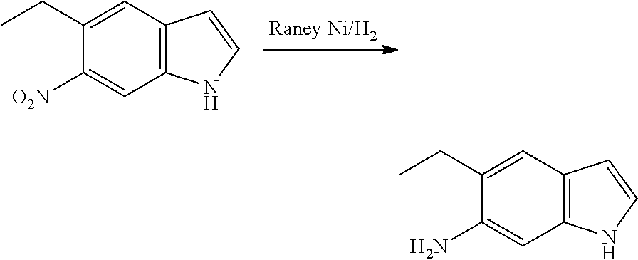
C1=C(CC)C([O2N])=CC2=C1C=CN2.C1=C(CC)C(N)=CC2=C1C=CN2
